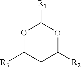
O1C([R3])CC([R2])OC1[R1]
